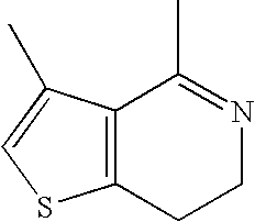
C12=C(CCN=C1C)SC=C2C
